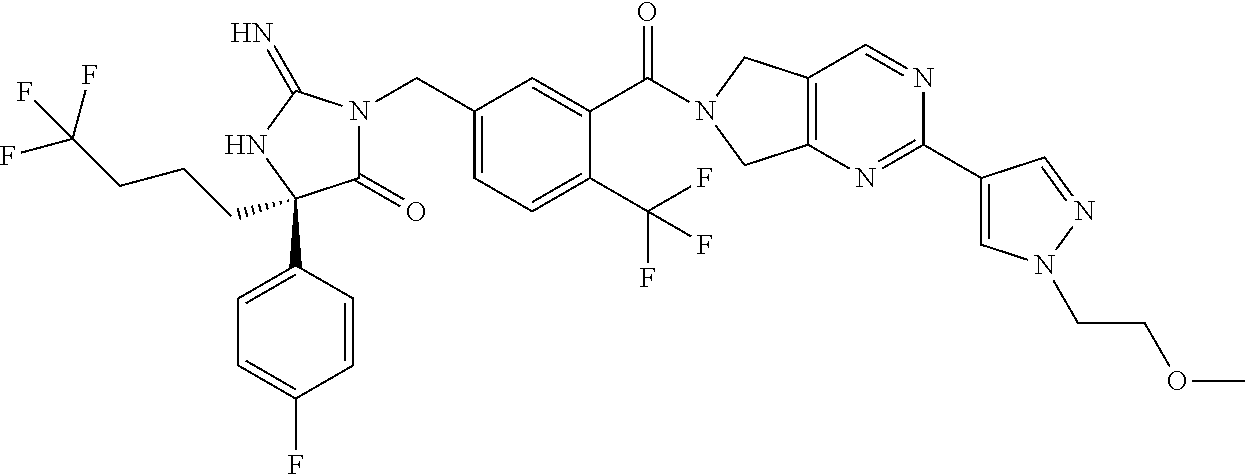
C(C1=CC=C(C(F)(F)F)C(C(=O)N2CC3=C(C2)N=C(C2=CN(CCOC)N=C2)N=C3)=C1)N1C(=O)C(C2=CC=C(F)C=C2)(CCCC(F)(F)F)NC1=N
